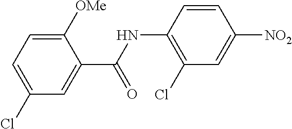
C1(Cl)=CC=C([OMe])C(C(NC2=C(Cl)C=C([NO2])C=C2)=O)=C1
